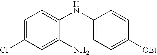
C1=C(Cl)C=C(N)C(NC2=CC=C([OEt])C=C2)=C1
